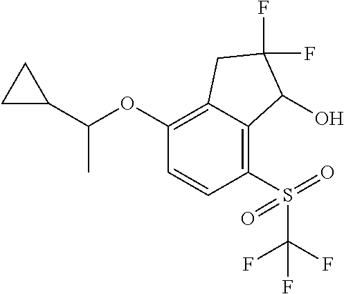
C1(OC(C2CC2)C)=C2C(=C(S(=O)(C(F)(F)F)=O)C=C1)C(O)C(F)(F)C2
